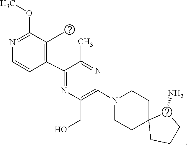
C1C2(CCCC2N)CCN(C2=C(CO)N=C(C3=C(C)C(OC)=NC=C3)C(C)=N2)C1
